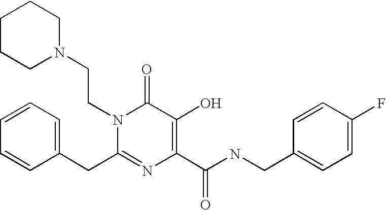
C(N1C(CC2=CC=CC=C2)=NC(C(NCC2=CC=C(F)C=C2)=O)=C(O)C1=O)CN1CCCCC1
